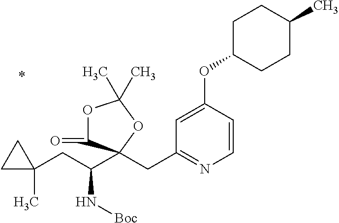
C(C1=NC=CC(OC2CCC(C)CC2)=C1)C1(C(CC2(C)CC2)N[Boc])C(=O)OC(C)(C)O1
